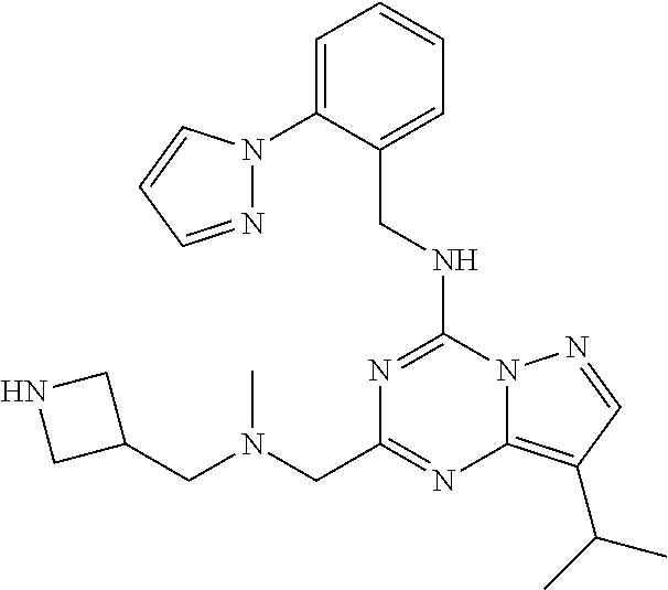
C1=C(CNC2=NC(CN(CC3CNC3)C)=NC3=C(C(C)C)C=NN32)C(N2N=CC=C2)=CC=C1
